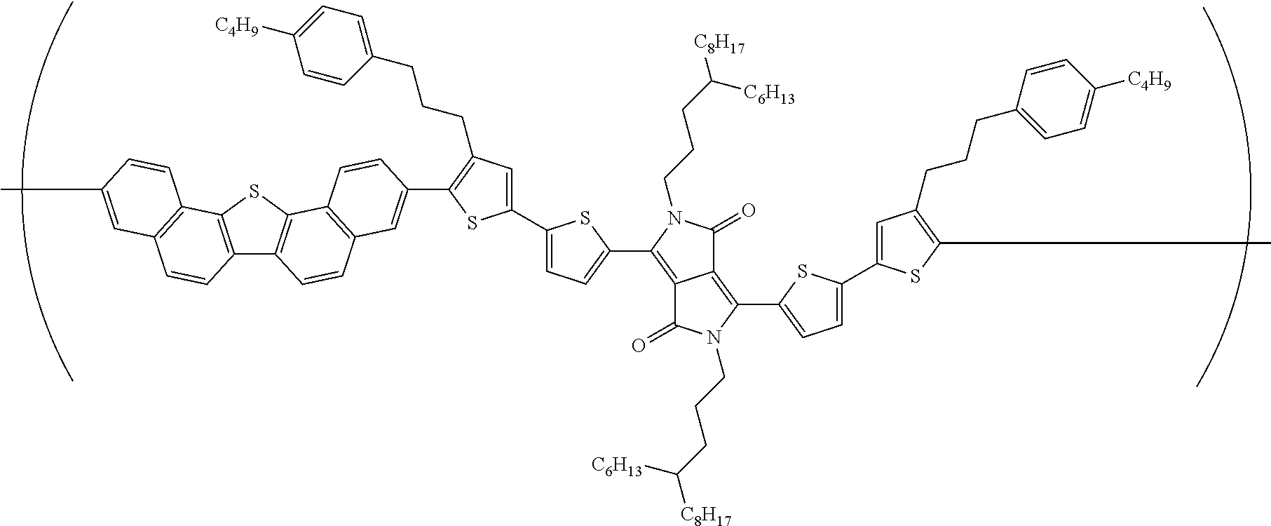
C12=C(SC3=C1C=CC1=C3C=CC(C3=C(CCCC4=CC=C([C4H9])C=C4)C=C(C4=CC=C(C5=C6C(=O)N(CCCC([C8H17])[C6H13])C(C7=CC=C(C8=CC(CCCC9=CC=C([C4H9])C=C9)=C(C)S8)S7)=C6C(=O)N5CCCC([C8H17])[C6H13])S4)S3)=C1)C1=C(C=C2)C=C(C)C=C1
